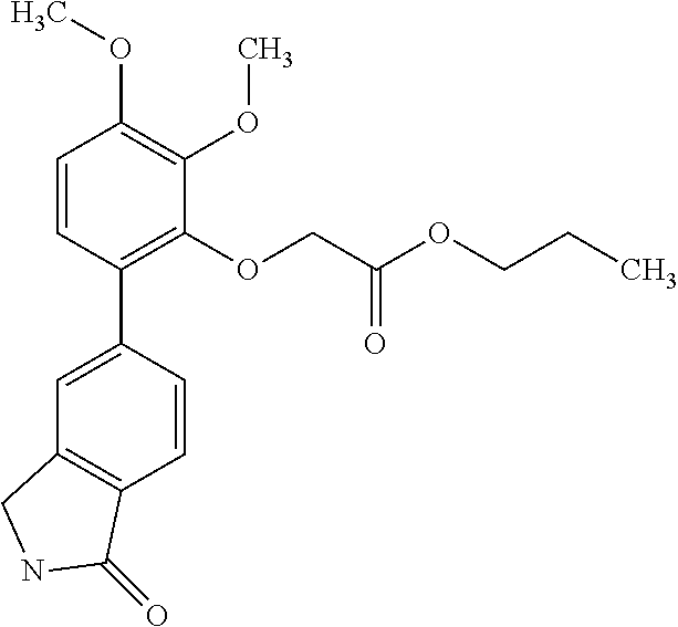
C1=C(C2=C(OCC(OCCC)=O)C(OC)=C(OC)C=C2)C=CC2=C1CNC2=O
